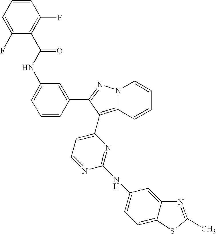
C1(NC(C2=C(F)C=CC=C2F)=O)=CC=CC(C2=NN3C=CC=CC3=C2C2=CC=NC(NC3=CC=C4C(=C3)N=C(C)S4)=N2)=C1
